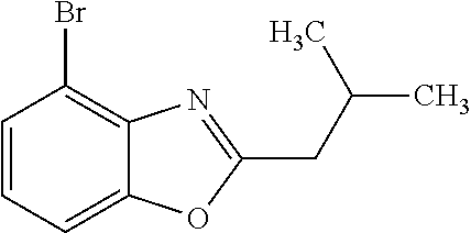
C1=CC=C2C(=C1Br)N=C(CC(C)C)O2
